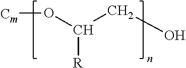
[R]C(O[Cm])CO
